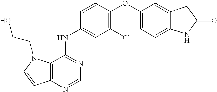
C12=C(N=CN=C1NC1=CC(Cl)=C(OC3=CC=C4C(=C3)CC(=O)N4)C=C1)C=CN2CCO
